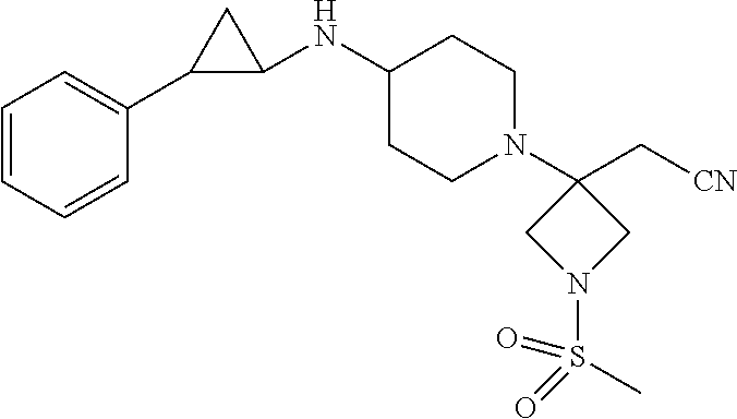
C1=CC=CC(C2C(NC3CCN(C4(C[CN])CN(S(C)(=O)=O)C4)CC3)C2)=C1
